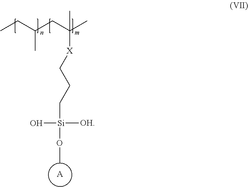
[A].C(C(CC(C)([X]CCC[Si](OC)([OH])O)C)C)C
